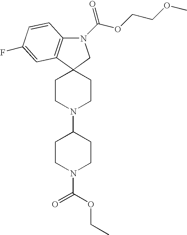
C12=C(C3(CN1C(OCCOC)=O)CCN(C1CCN(C(=O)OCC)CC1)CC3)C=C(F)C=C2
